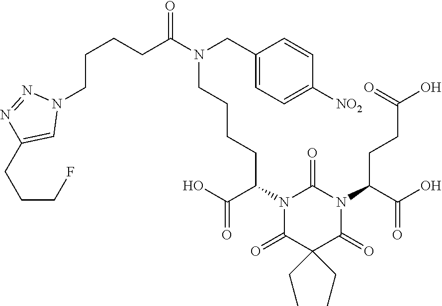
N1(C(CCC(O)=O)C(O)=O)C(=O)N(C(C(=O)O)CCCCN(C(CCCCN2N=NC(CCCF)=C2)=O)CC2=CC=C([NO2])C=C2)C(=O)C(CC)(CC)C1=O
